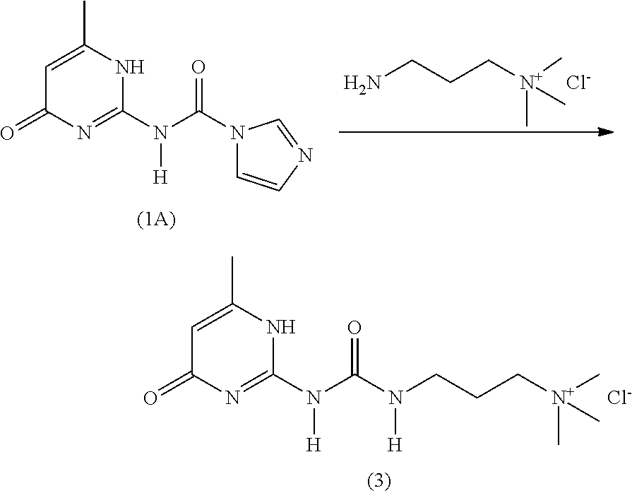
C1=C(C)NC(N(C(=O)N(CCC[N+](C)(C)C)[H])[H])=NC1=O.[Cl-].NCCC[N+](C)(C)C.[Cl-].C1=C(C)NC(N(C(=O)N2C=CN=C2)[H])=NC1=O
